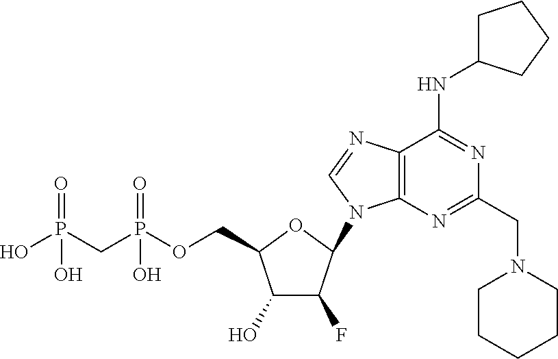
C1(O)C(F)C(N2C3=C(N=C2)C(NC2CCCC2)=NC(CN2CCCCC2)=N3)OC1COP(CP(O)(=O)O)(=O)O
